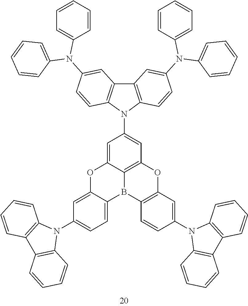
C1=C2C3=C(C=C1N1C4=C(C5=C1C=CC(N(C1=CC=CC=C1)C1=CC=CC=C1)=C5)C=C(N(C1=CC=CC=C1)C1=CC=CC=C1)C=C4)OC1=C(C=CC(N4C5=C(C6=C4C=CC=C6)C=CC=C5)=C1)B3C1=CC=C(N3C4=C(C5=C3C=CC=C5)C=CC=C4)C=C1O2
